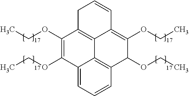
C12=CC=CC3=C1C1=C(C(OCC)=C2OCC)CC=CC1=C(OCC)C3OCC
